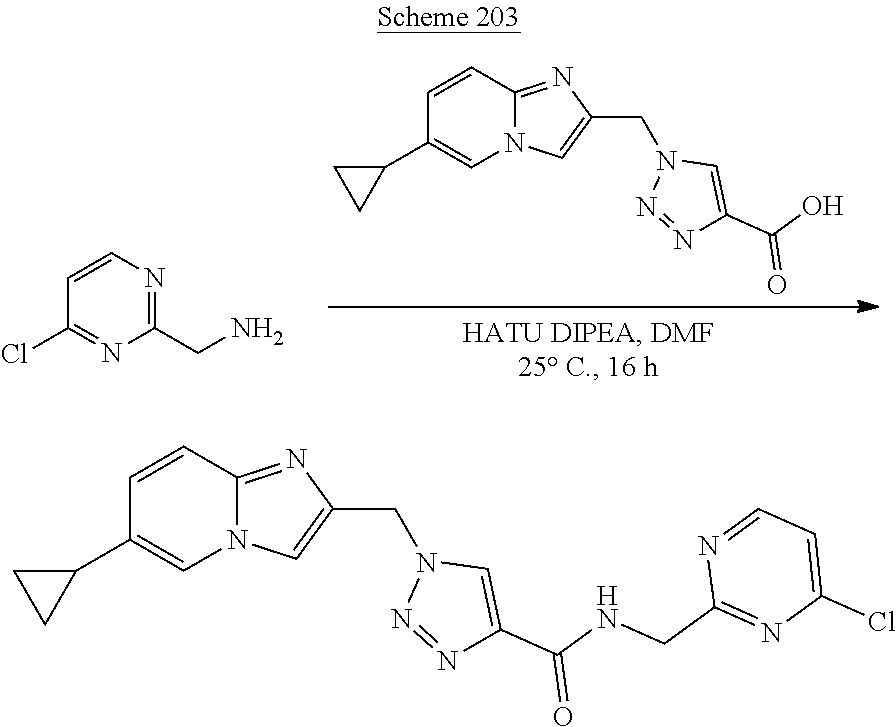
C1=CC2=NC(CN3N=NC(C(O)=O)=C3)=CN2C=C1C1CC1.C1(CN)=NC=CC(Cl)=N1.C1=CC2=NC(CN3N=NC(C(NCC4=NC(Cl)=CC=N4)=O)=C3)=CN2C=C1C1CC1
